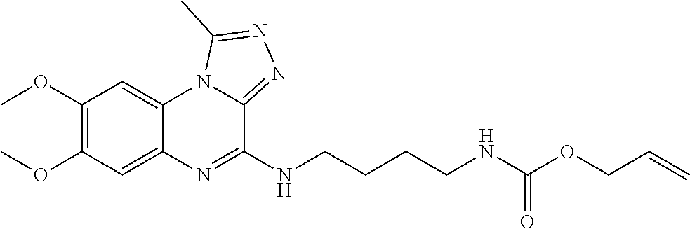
C1(OC)=C(OC)C=C2C(=C1)N1C(=NN=C1C)C(NCCCCNC(OCC=C)=O)=N2
